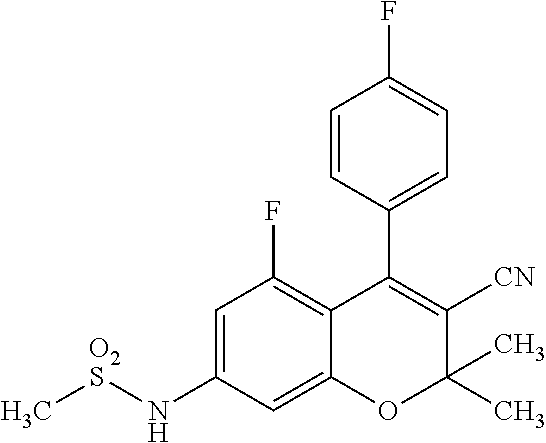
C1=CC(C2=C([CN])C(C)(C)OC3=CC(N[O2S]C)=CC(F)=C32)=CC=C1F
